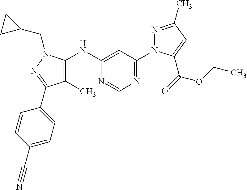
N(C1=CC(N2N=C(C)C=C2C(=O)OCC)=NC=N1)C1=C(C)C(C2=CC=C(C#N)C=C2)=NN1CC1CC1
